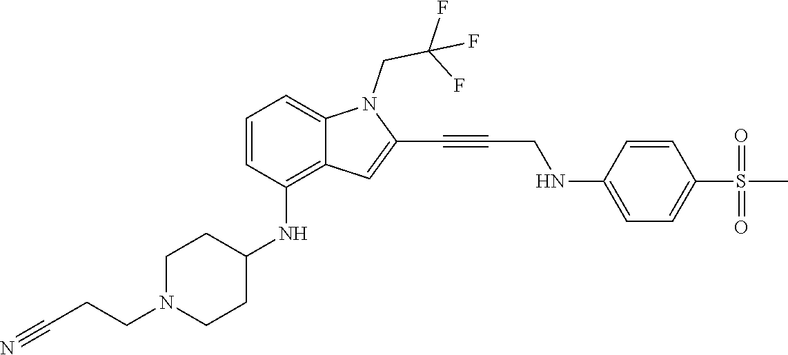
C(C#CC1=CC2=C(NC3CCN(CCC#N)CC3)C=CC=C2N1CC(F)(F)F)NC1=CC=C(S(C)(=O)=O)C=C1
